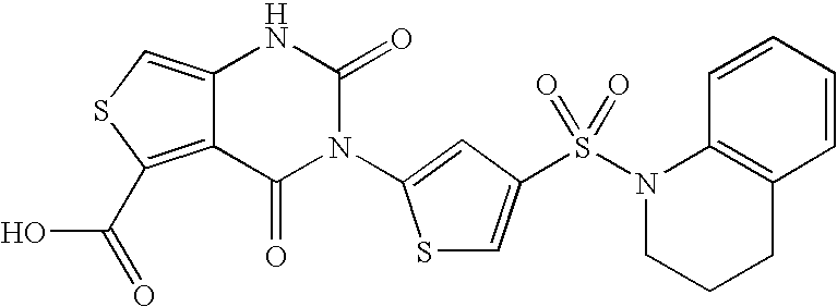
C12=CSC(C(=O)O)=C1C(=O)N(C1=CC(S(N3CCCC4=C3C=CC=C4)(=O)=O)=CS1)C(=O)N2
